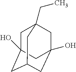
C1C2(O)CC3CC(O)(CC1(CC)C3)C2
